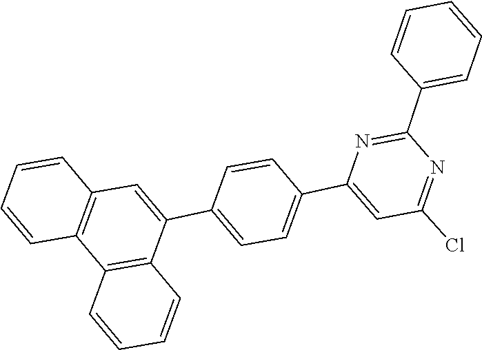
C1=CC=C(C2=NC(C3=CC=C(C4=CC5=C(C6=C4C=CC=C6)C=CC=C5)C=C3)=CC(Cl)=N2)C=C1
